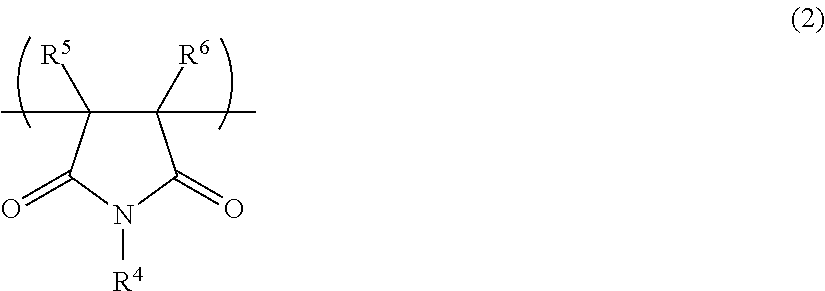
C1([R6])(C)C([R5])(C)C(=O)N([R4])C1=O
